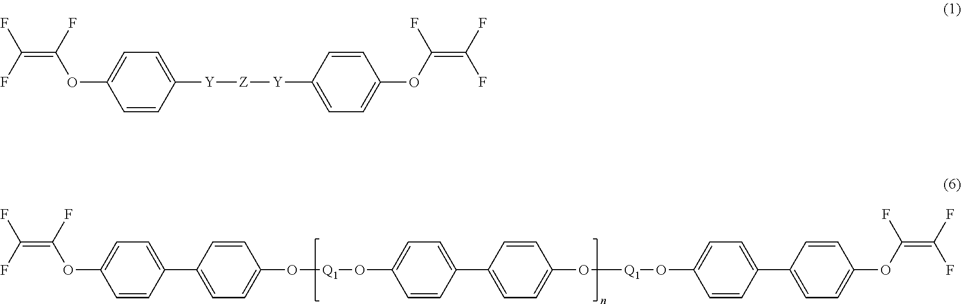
C(=C(F)OC1=CC=C(C2=CC=C(O[Q1]OC3=CC=C(C4=CC=C(O[Q1]OC5=CC=C(C6=CC=C(OC(=C(F)F)F)C=C6)C=C5)C=C4)C=C3)C=C2)C=C1)(F)F.C(=C(F)OC1=CC=C([Y][Z][Y]C2=CC=C(OC(=C(F)F)F)C=C2)C=C1)(F)F
